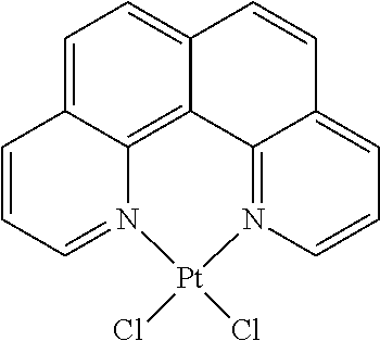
C1=C2C3=C4C(=C1)C=CC1=CC=CN(=C41)[Pt](Cl)(Cl)N3=CC=C2
